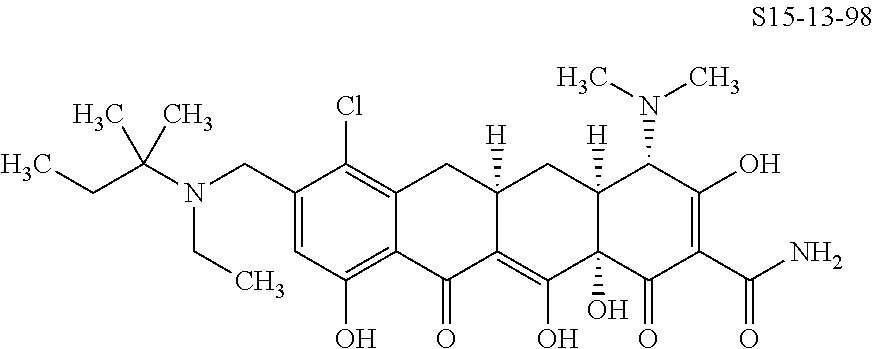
C12=C(Cl)C(CN(CC)C(CC)(C)C)=CC(O)=C1C(=O)C1=C(O)C3(O)C([H])(CC1([H])C2)C(N(C)C)C(O)=C(C(N)=O)C3=O
